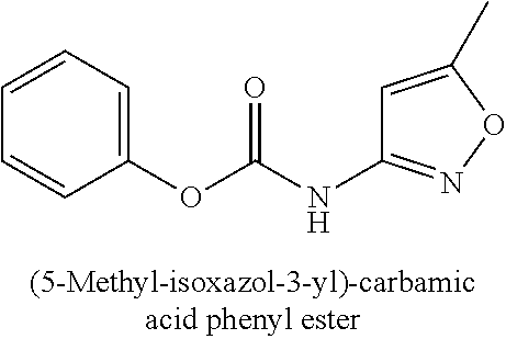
C1(OC(NC2=NOC(C)=C2)=O)=CC=CC=C1
